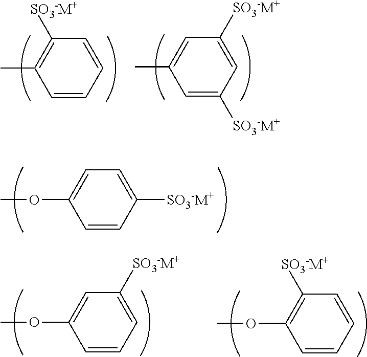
CC1=CC([SO3-M+])=CC([SO3-M+])=C1.CC1=C([SO3-M+])C=CC=C1.COC1=CC=C([SO3-M+])C=C1.C1(OC)=C([SO3-M+])C=CC=C1.C1(OC)=CC([SO3-M+])=CC=C1
